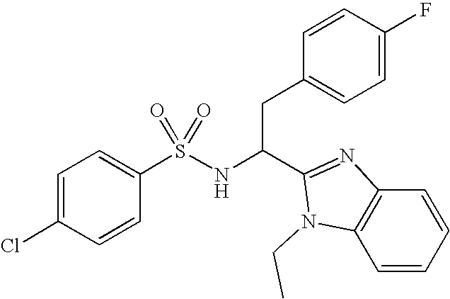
C1=C(Cl)C=CC(S(NC(CC2=CC=C(F)C=C2)C2=NC3=C(C=CC=C3)N2CC)(=O)=O)=C1
